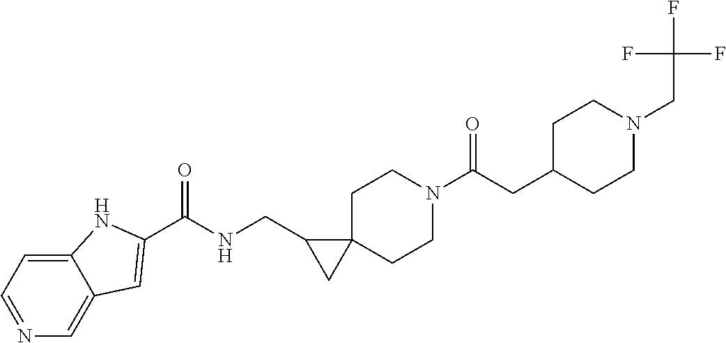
N1=CC=C2C(=C1)C=C(C(NCC1CC13CCN(C(CC1CCN(CC(F)(F)F)CC1)=O)CC3)=O)N2
